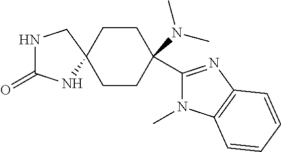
C1CC(N(C)C)(C2=NC3=C(N2C)C=CC=C3)CCC12CNC(=O)N2
